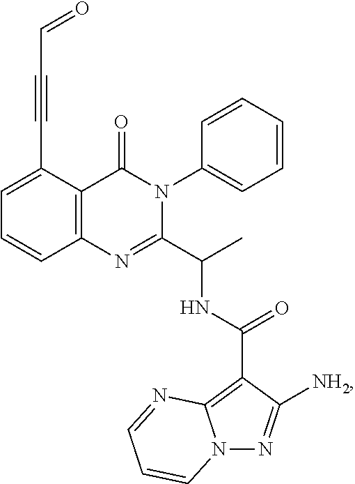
C1=C(C#CC=O)C2=C(C=C1)N=C(C(C)NC(=O)C1=C3N(N=C1[NH2])C=CC=N3)N(C1=CC=CC=C1)C2=O
